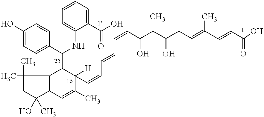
C1(C)(C)CC(O)(C)C2C1C(C(C1=CC=C(O)C=C1)NC1=CC=CC=C1C(O)=O)C(C=CC=CC=CC(C(C(CC=C(C=CC(O)=O)C)O)C)O)([H])C(C)=C2
